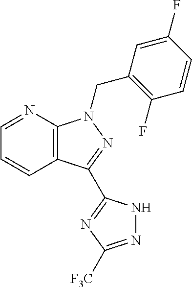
C1=NC2=C(C=C1)C(C1=NC([F3C])=NN1)=NN2CC1=C(F)C=CC(F)=C1
